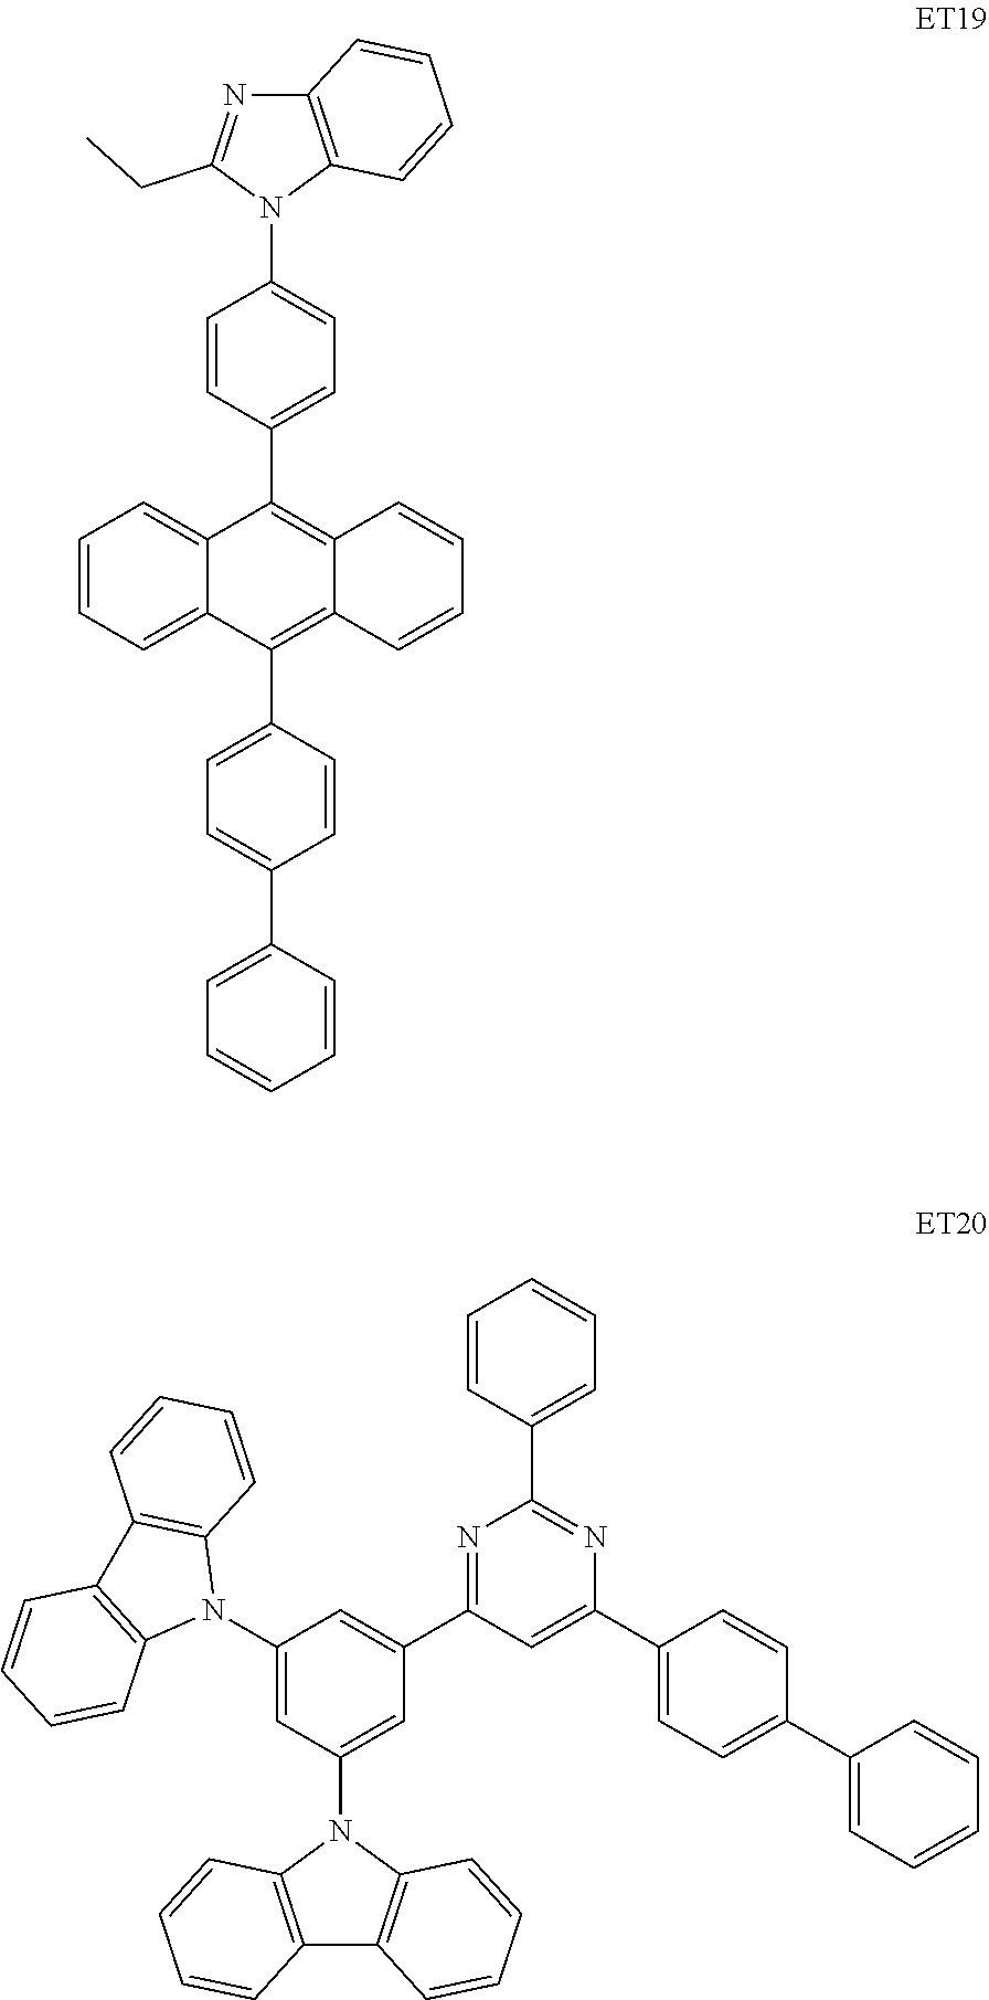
C1=CC=C2C(=C1)C(C1=CC=C(N3C4=C(N=C3CC)C=CC=C4)C=C1)=C1C(=C2C2=CC=C(C3=CC=CC=C3)C=C2)C=CC=C1.C1(N2C3=C(C4=C2C=CC=C4)C=CC=C3)=CC(N2C3=C(C4=C2C=CC=C4)C=CC=C3)=CC(C2=NC(C3=CC=CC=C3)=NC(C3=CC=C(C4=CC=CC=C4)C=C3)=C2)=C1
